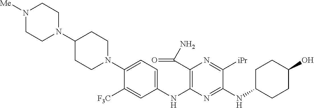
C1(NC2=C(C(N)=O)N=C([iPr])C(NC3CCC(O)CC3)=N2)=CC=C(N2CCC(N3CCN([Me])CC3)CC2)C([F3C])=C1
